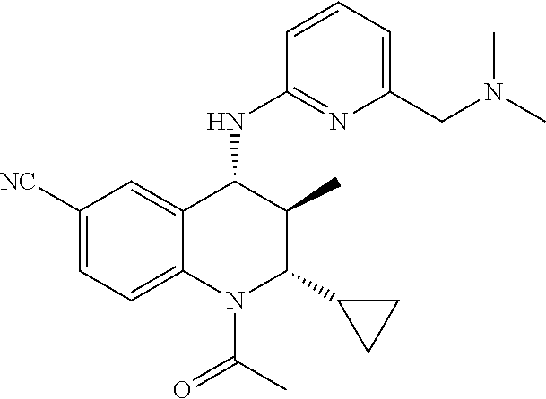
C1([NC])=CC=C2C(=C1)C(NC1=NC(CN(C)C)=CC=C1)C(C)C(C1CC1)N2C(C)=O
